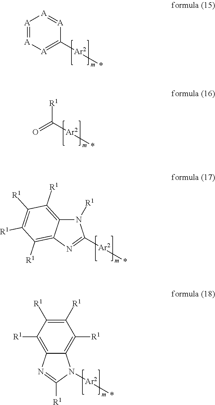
[A]1=[A][A]=C([Ar2]*)[A]=[A]1.C([Ar2]*)(=O)[R1].N1([R1])C2=C([R1])C([R1])=C([R1])C([R1])=C2N=C1[Ar2]*.C1([R1])=C2C(=C([R1])C([R1])=C1[R1])N([Ar2]*)C([R1])=N2
